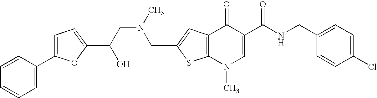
C(C1=CC2=C(S1)N(C)C=C(C(NCC1=CC=C(Cl)C=C1)=O)C2=O)N(CC(O)C1=CC=C(C2=CC=CC=C2)O1)C
